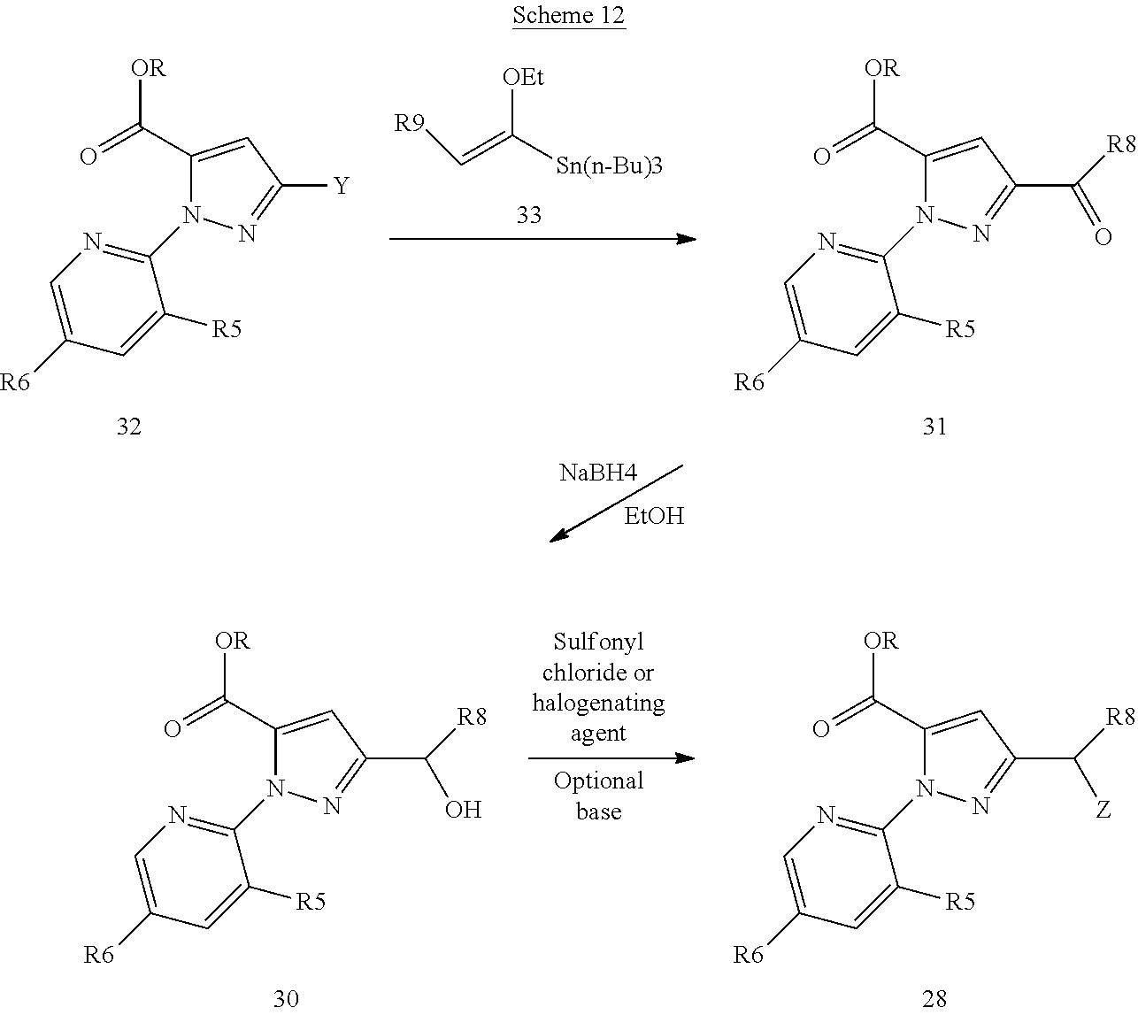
C1(C([OR])=O)=CC(C([R8])O)=NN1C1=NC=C([R6])C=C1[R5].C1(C([OR])=O)=CC(C([R8])[Z])=NN1C1=NC=C([R6])C=C1[R5].C1(C([OR])=O)=CC(C([R8])=O)=NN1C1=NC=C([R6])C=C1[R5].C1(C([OR])=O)=CC([Y])=NN1C1=NC=C([R6])C=C1[R5].[NaBH4].[EtOH].[OEt]C([Sn(n-Bu)3])=C[R9]
